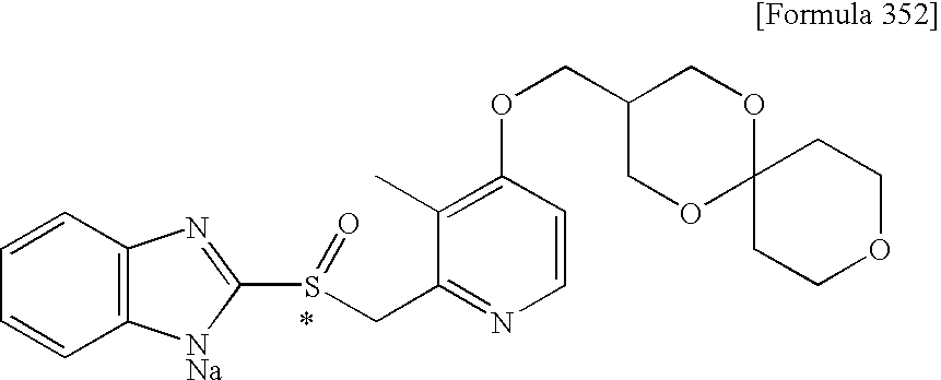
C1=CC2=C(C=C1)[NNa]C(S(CC1=NC=CC(OCC3COC4(OC3)CCOCC4)=C1C)=O)=N2
